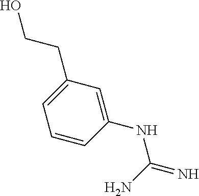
C1=CC(NC(=N)N)=CC(CCO)=C1
